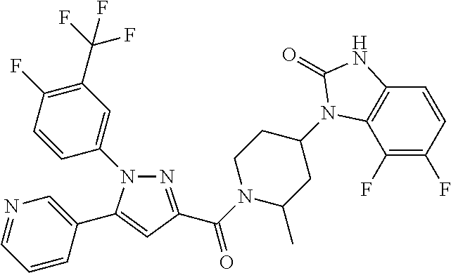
N1=C(C(=O)N2C(C)CC(N3C4=C(C=CC(F)=C4F)NC3=O)CC2)C=C(C2=CN=CC=C2)N1C1=CC(C(F)(F)F)=C(F)C=C1
